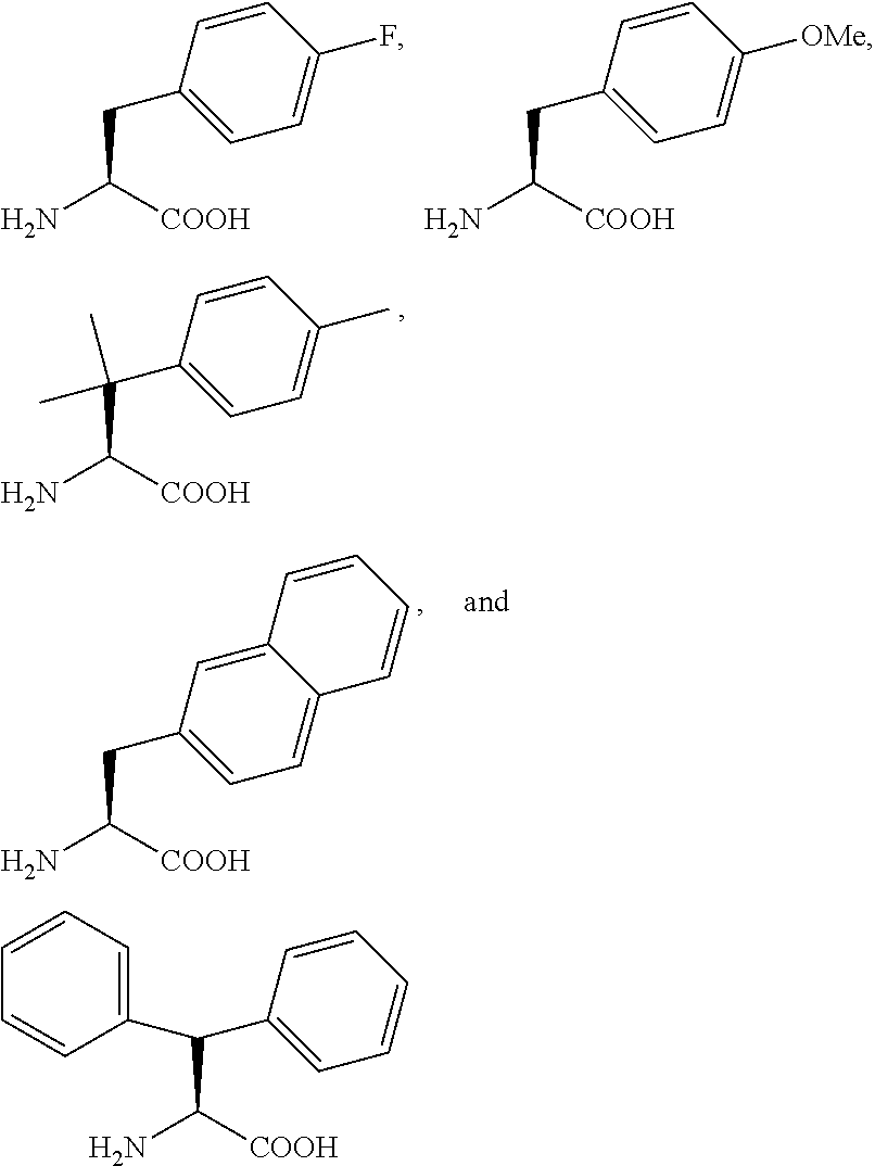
C(N)([COOH])C(C1=CC=C(C)C=C1)(C)C.C(N)([COOH])C(C1=CC=CC=C1)C1=CC=CC=C1.C(N)([COOH])CC1=CC=C(F)C=C1.C(N)([COOH])CC1=CC=C([OMe])C=C1.C(N)([COOH])CC1=CC=C2C(=C1)C=CC=C2
